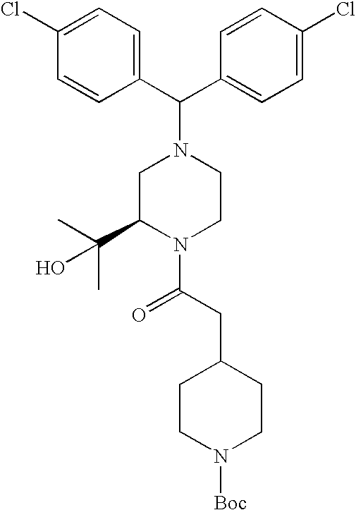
C1(C(C2=CC=C(Cl)C=C2)N2CC(C(C)(C)O)N(C(CC3CCN([Boc])CC3)=O)CC2)=CC=C(Cl)C=C1
